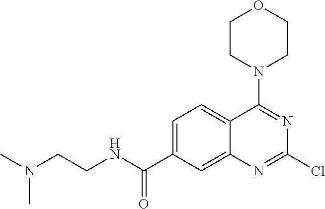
C1=C(C(=O)NCCN(C)C)C=C2C(=C1)C(N1CCOCC1)=NC(Cl)=N2
